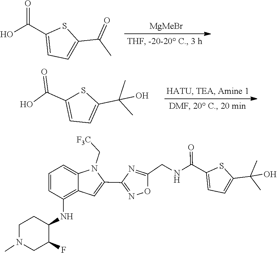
[MgMeBr].C1=C(C(O)=O)SC(C(=O)C)=C1.C1=C(C(O)=O)SC(C(C)(O)C)=C1.C1(CNC(C2=CC=C(C(C)(O)C)S2)=O)=NC(C2=CC3=C(NC4C(F)CN(C)CC4)C=CC=C3N2C[F3C])=NO1
